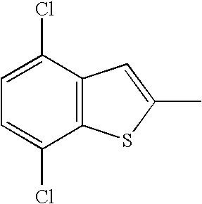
C1(C)=CC2=C(S1)C(Cl)=CC=C2Cl
